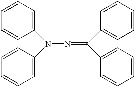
C1(N(C2=CC=CC=C2)N=C(C2=CC=CC=C2)C2=CC=CC=C2)=CC=CC=C1
